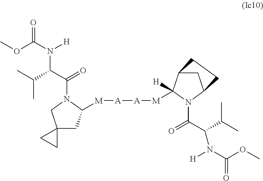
C12(CC([M][A][A][M]C3([H])C4CC(N3C(C(N([H])C(OC)=O)C(C)C)=O)CC4)N(C(C(N(C(OC)=O)[H])C(C)C)=O)C1)CC2
